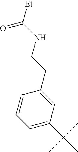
C1=C(C(C)(C)C)C=C(CCNC([Et])=O)C=C1
